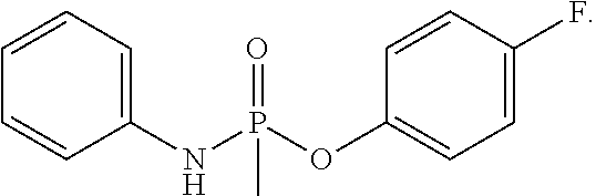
C1=CC=C(NP(OC2=CC=C(F)C=C2)(=O)C)C=C1
